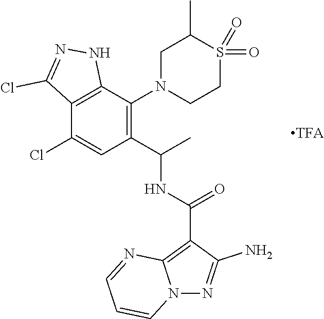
C12=C(C(N3CCS(=O)(=O)C(C)C3)=C(C(NC(C3=C4N(N=C3N)C=CC=N4)=O)C)C=C1Cl)NN=C2Cl
